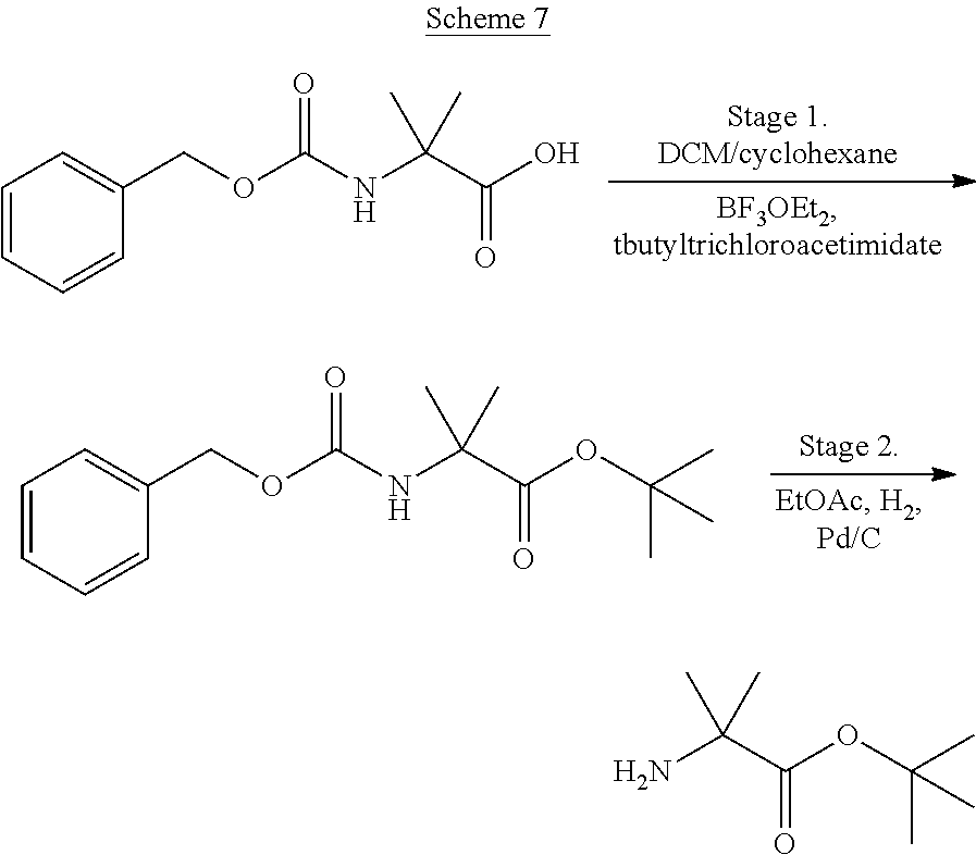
NC(C(OC(C)(C)C)=O)(C)C.C(OC(NC(C(O)=O)(C)C)=O)C1=CC=CC=C1.C(OC(NC(C(OC(C)(C)C)=O)(C)C)=O)C1=CC=CC=C1
